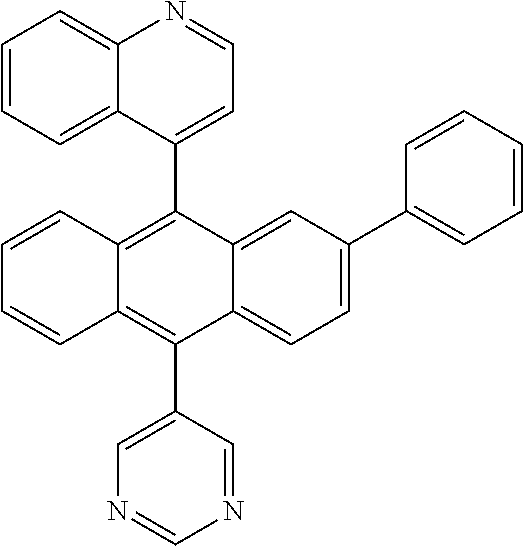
C1=C(C2=CC=CC=C2)C=C2C(=C1)C(C1=CN=CN=C1)=C1C(=C2C2=CC=NC3=CC=CC=C32)C=CC=C1
